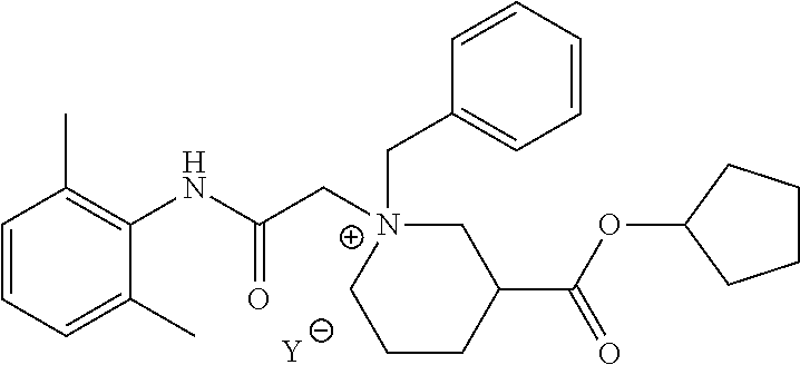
[Y].C1=CC=C(C)C(NC(C[N+]2(CC3=CC=CC=C3)CC(C(OC3CCCC3)=O)CCC2)=O)=C1C
